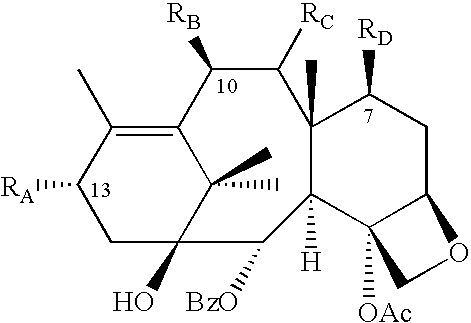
[RA]C1CC2(O)C(C)(C)C(=C1C)C([RB])C([RC])C1(C)C([RD])CC3C([OAc])(CO3)C1([H])C2[BzO]
